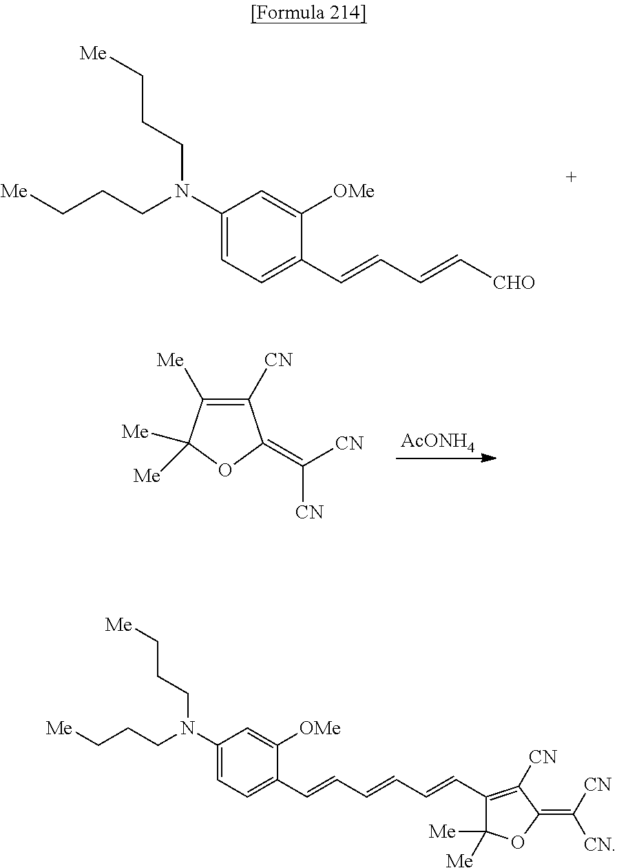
C1(N(CCC[Me])CCC[Me])=CC=C(C=CC=C[CHO])C([OMe])=C1.C1([CN])=C([Me])C([Me])([Me])OC1=C([CN])[CN].[AcONH4].C1(N(CCC[Me])CCC[Me])=CC=C(C=CC=CC=CC2=C([CN])C(=C([CN])[CN])OC2([Me])[Me])C([OMe])=C1
